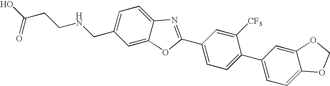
OC(CCNCC1=CC=C2C(=C1)OC(C1=CC=C(C3=CC=C4C(=C3)OCO4)C([CF3])=C1)=N2)=O
